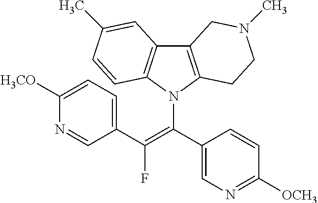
C12=C(N(C(=C(C3=CC=C([H3CO])N=C3)F)C3=CN=C([OCH3])C=C3)C3=C1C=C(C)C=C3)CCN(C)C2
